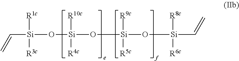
[Si](C=C)(O[Si](O[Si](O[Si](C=C)([R8c])[R6c])([R9c])[R5c])([R10c])[R4c])([R1c])[R3c]
